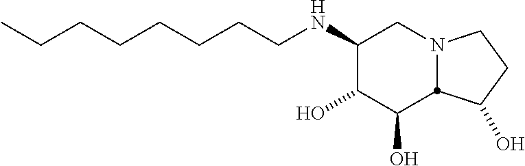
C1(NCCCCCCCC)C(O)C(O)C2N(C1)CCC2O
